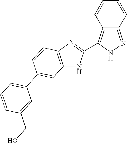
C1=CC2=C(C3=NC4=C(N3)C=C(C3=CC=CC(CO)=C3)C=C4)NN=C2C=C1
